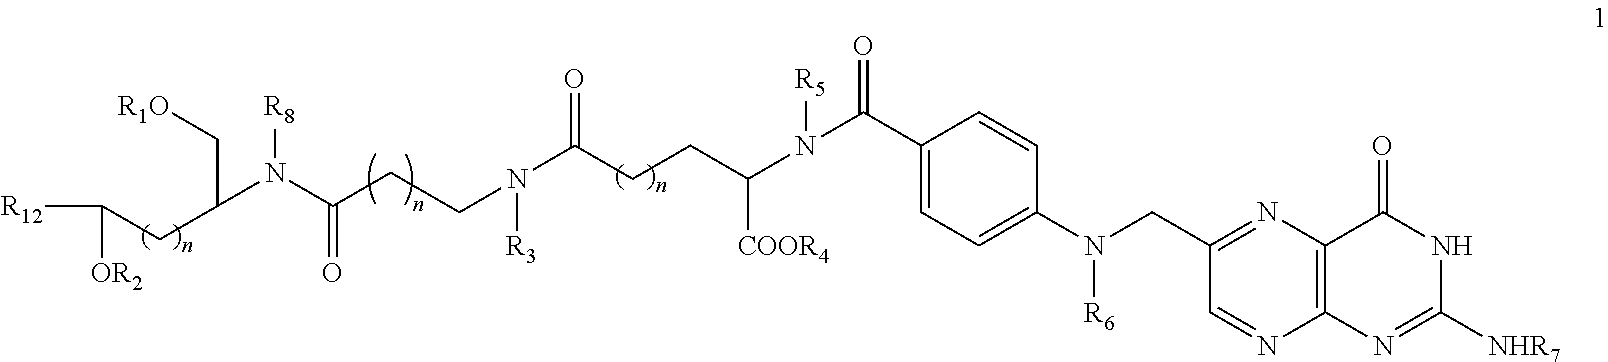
C1(C(N(C(CCC(N(CCC(N(C(CC([R12])[OR2])C[R1O])[R8])=O)[R3])=O)[COOR4])[R5])=O)=CC=C(N(CC2=NC3=C(N=C2)N=C([NHR7])NC3=O)[R6])C=C1
